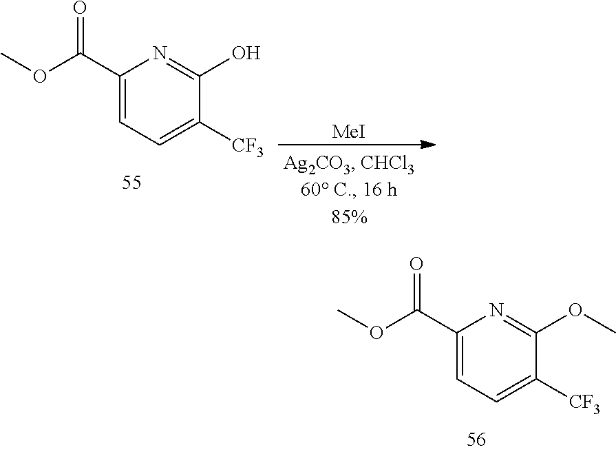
[MeI].C1(C(OC)=O)=CC=C([CF3])C(O)=N1.C1(C(OC)=O)=CC=C([CF3])C(OC)=N1
